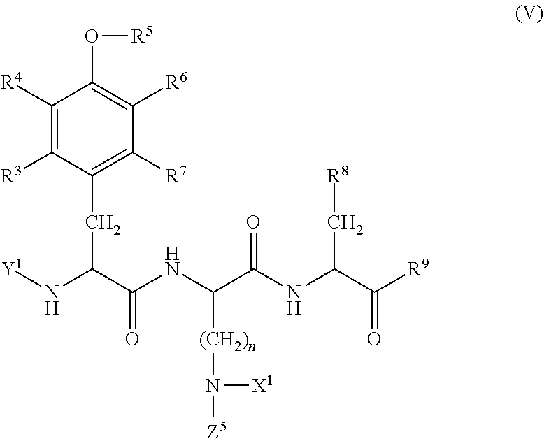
C1([R4])=C([R3])C(CC(N[Y1])C(NC(C(NC(C([R9])=O)C[R8])=O)[(CH2)n]N([Z5])[X1])=O)=C([R7])C([R6])=C1O[R5]
